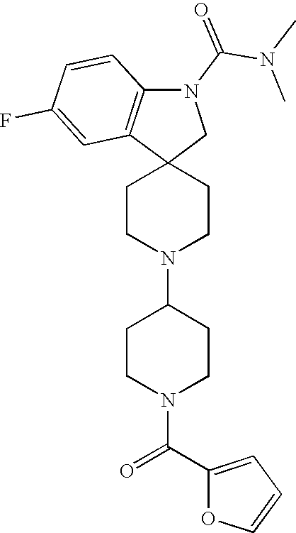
C1CN(C2CCN(C(C3=CC=CO3)=O)CC2)CCC12CN(C(N(C)C)=O)C1=C2C=C(F)C=C1
